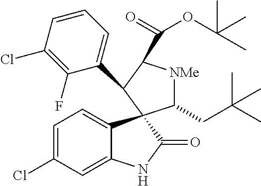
C1(F)=C(Cl)C=CC=C1C1C(C(=O)OC(C)(C)C)[NMe]C(CC(C)(C)C)C12C1=CC=C(Cl)C=C1NC2=O
